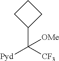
C1(C([CF3])([Pyd])[OMe])CCC1
